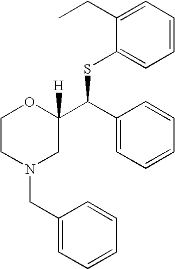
C1(CC)=CC=CC=C1SC(C1=CC=CC=C1)C1([H])OCCN(CC2=CC=CC=C2)C1
